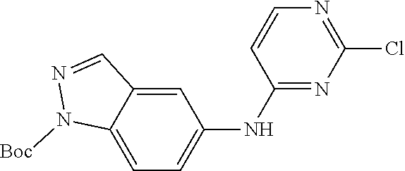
C1(Cl)=NC=CC(NC2=CC=C3C(=C2)C=NN3[Boc])=N1
